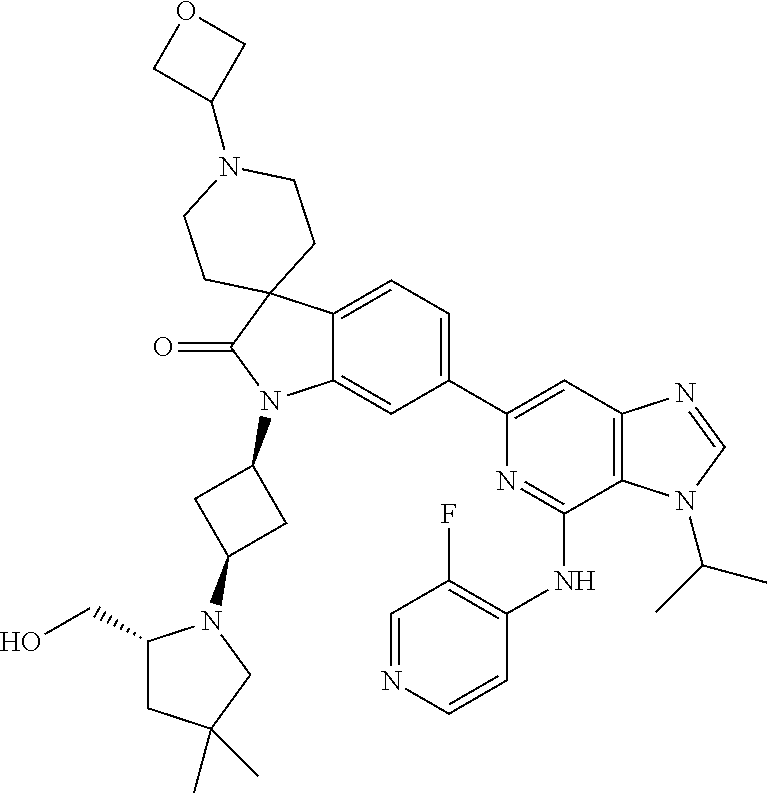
C12=CC=C(C3=CC4=C(C(NC5=C(F)C=NC=C5)=N3)N(C(C)C)C=N4)C=C1N(C1CC(N3C(CO)CC(C)(C)C3)C1)C(=O)C21CCN(C2COC2)CC1
